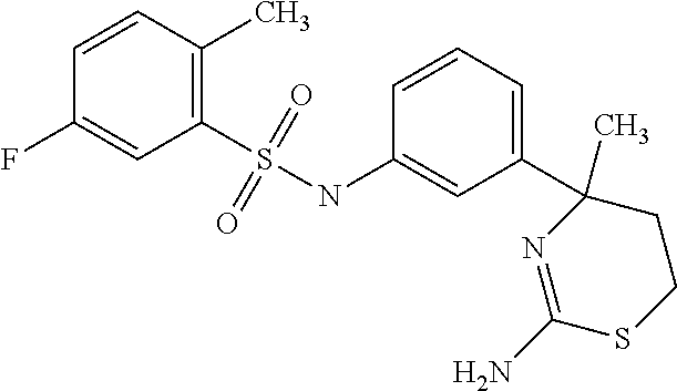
CC1(C2=CC=CC(NS(C3=C(C)C=CC(F)=C3)(=O)=O)=C2)N=C(N)SCC1
